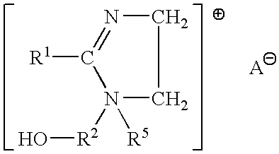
[R1]C1=NCCN1([R5])[R2]O
